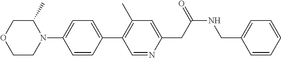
C1(C)COCCN1C1=CC=C(C2=C(C)C=C(CC(NCC3=CC=CC=C3)=O)N=C2)C=C1
